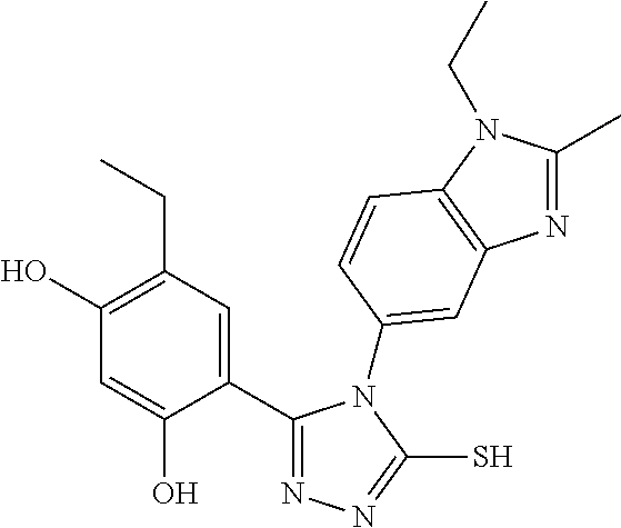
C1(C2=NN=C(S)N2C2=CC3=C(N(CC)C(C)=N3)C=C2)=CC(CC)=C(O)C=C1O
